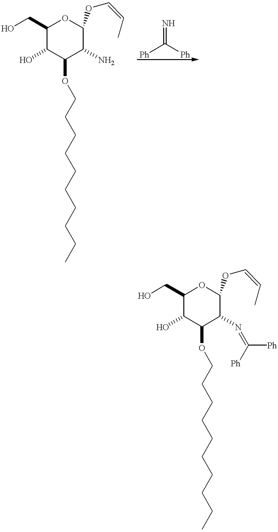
C1(CO)C(O)C(OCCCCCCCCCC)C(N)C(OC=CC)O1.N=C([Ph])[Ph].C1(CO)C(O)C(OCCCCCCCCCC)C(N=C([Ph])[Ph])C(OC=CC)O1
